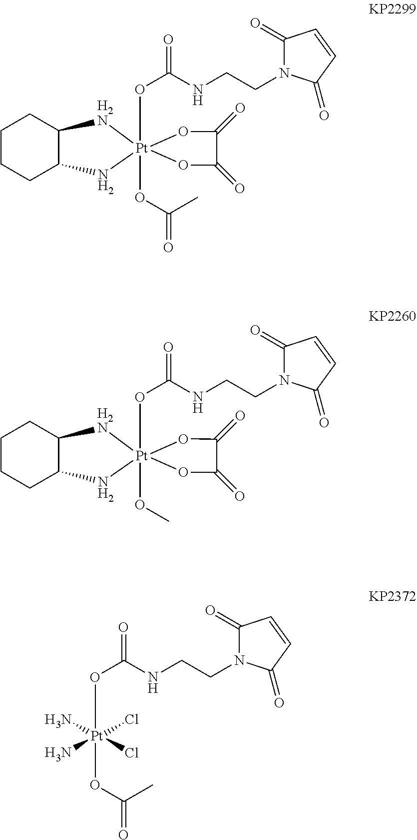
O1[Pt]2(OC(=O)NCCN3C(=O)C=CC3=O)(OC(C)=O)(OC(=O)C1=O)NC1C([H2N]2)CCCC1.O1[Pt]2(OC(=O)NCCN3C(=O)C=CC3=O)(OC)(OC(=O)C1=O)NC1C([H2N]2)CCCC1.Cl[Pt](Cl)(OC(=O)NCCN1C(=O)C=CC1=O)(OC(=O)C)(N)N
